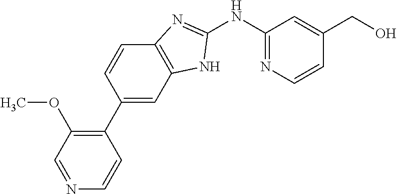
C1(NC2=NC=CC(CO)=C2)=NC2=C(N1)C=C(C1=C(OC)C=NC=C1)C=C2
